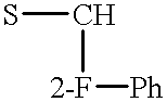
SC[2-F][Ph]
